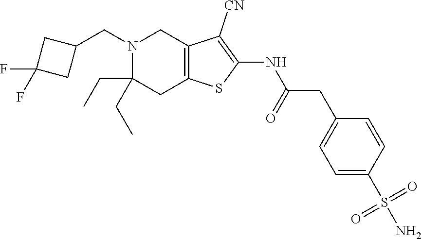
C1(CN2C(CC)(CC)CC3=C(C2)C([CN])=C(NC(CC2=CC=C(S(=O)(=O)N)C=C2)=O)S3)CC(F)(F)C1
